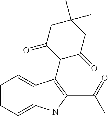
C1=CC=C2C(=C1)C(C1C(=O)CC(C)(C)CC1=O)=C(C(=O)C)N2
